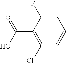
C1(C(=O)O)=C(Cl)C=CC=C1F
